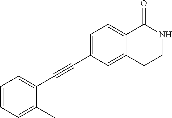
C1=CC=C(C)C(C#CC2=CC=C3C(=C2)CCNC3=O)=C1
